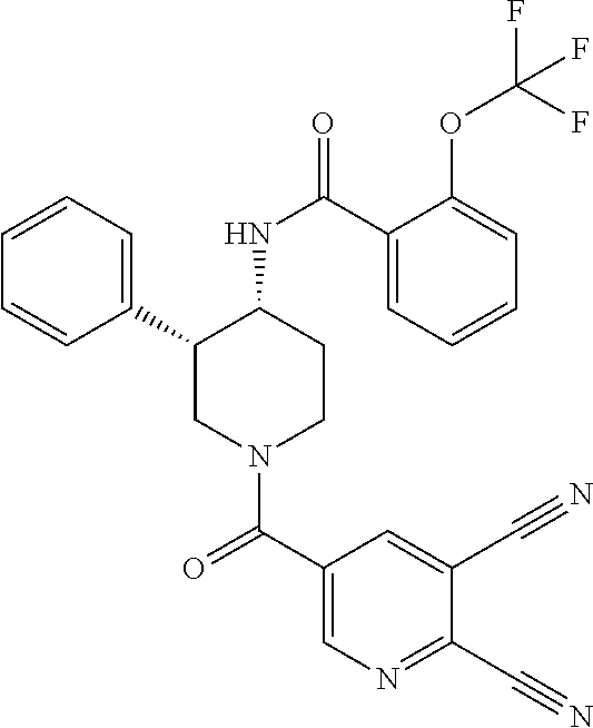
C1=CC=C(C2CN(C(C3=CN=C(C#N)C(C#N)=C3)=O)CCC2NC(=O)C2=CC=CC=C2OC(F)(F)F)C=C1
